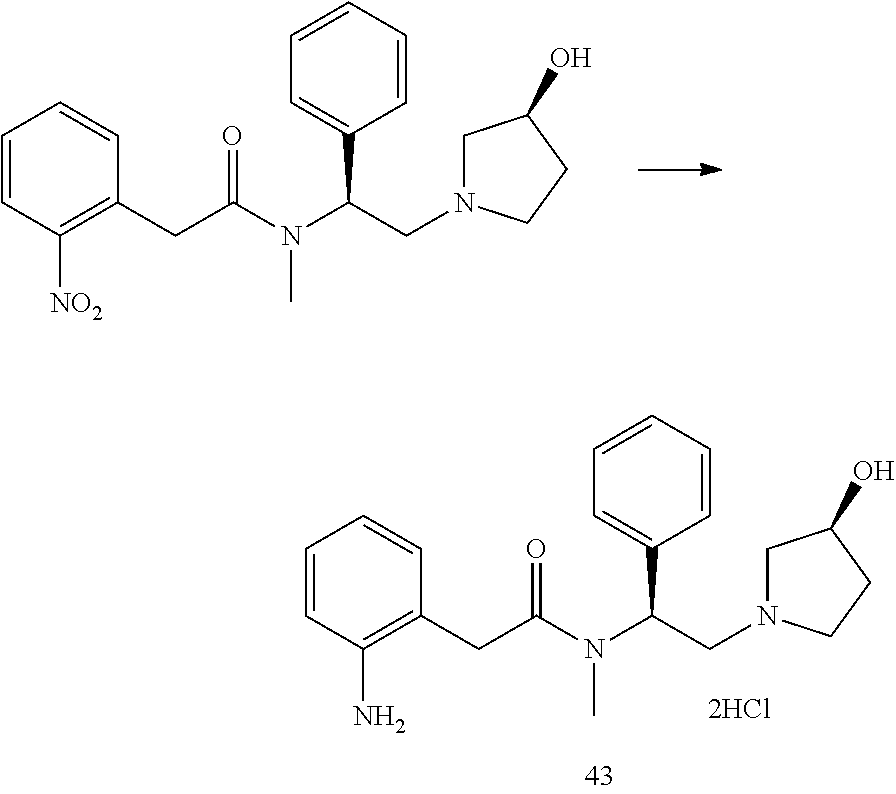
C1=CC=CC=C1C(N(C(CC1=C(N)C=CC=C1)=O)C)CN1CC(O)CC1.[2HCl].C1=CC=CC=C1C(N(C(CC1=C([NO2])C=CC=C1)=O)C)CN1CC(O)CC1
